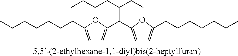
C1=C(CCCCCCC)OC(C(C2=CC=C(CCCCCCC)O2)C(CC)CCCC)=C1
